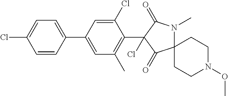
C12(N(C)C(=O)C(C3=C(C)C=C(C4=CC=C(Cl)C=C4)C=C3Cl)(Cl)C1=O)CCN(OC)CC2
